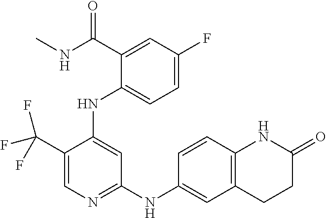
C1(C(F)(F)F)=CN=C(NC2=CC3=C(C=C2)NC(=O)CC3)C=C1NC1=CC=C(F)C=C1C(NC)=O
